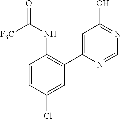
C1=CC(Cl)=CC(C2=CC(O)=NC=N2)=C1NC([F3C])=O
